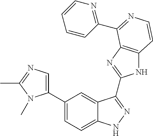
C1(C2=CN=C(C)N2C)=CC=C2C(=C1)C(C1=NC3=C(N1)C=CN=C3C1=NC=CC=C1)=NN2
